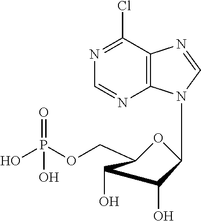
OP(OCC1OC(CN2C3=C(C(Cl)=NC=N3)N=C2)C(O)C1O)(=O)O
